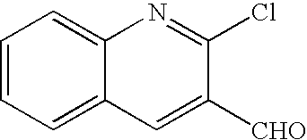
C12=CC=CC=C1C=C([CHO])C(Cl)=N2
